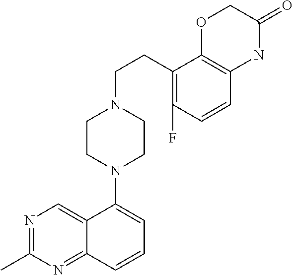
N1=C(C)N=C2C(=C1)C(N1CCN(CCC3=C(F)C=CC4=C3OCC(=O)N4)CC1)=CC=C2
